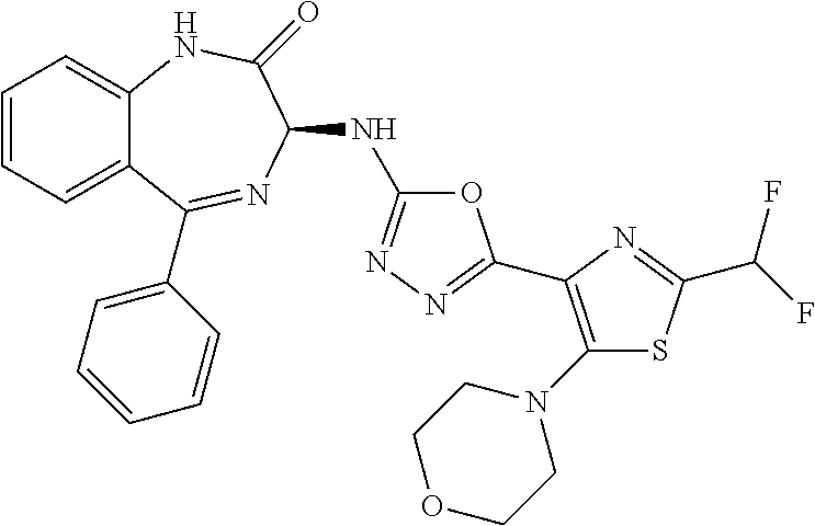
C1=CC=C2C(=C1)NC(=O)C(NC1=NN=C(C3=C(N4CCOCC4)SC(C(F)F)=N3)O1)N=C2C1=CC=CC=C1
